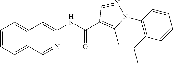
N(C(C1=C(C)N(C2=C(CC)C=CC=C2)N=C1)=O)C1=CC2=CC=CC=C2C=N1
